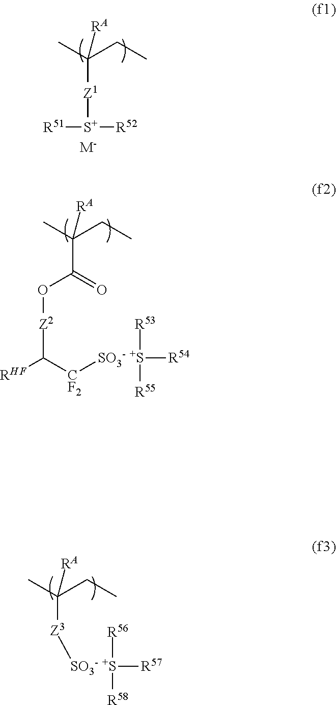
C([Z1][S+]([R52])[R51])(C)(CC)[RA].[M-].C(C(=O)O[Z2]C([RHF])[CF2][SO3- +S]([R54])([R55])[R53])(C)(CC)[RA].C([Z3][SO3- +S]([R57])([R58])[R56])(C)(CC)[RA]
